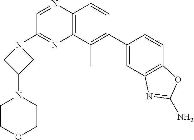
C1(C2=C(C)C3=C(C=C2)N=CC(N2CC(N4CCOCC4)C2)=N3)=CC2=C(C=C1)OC(N)=N2
